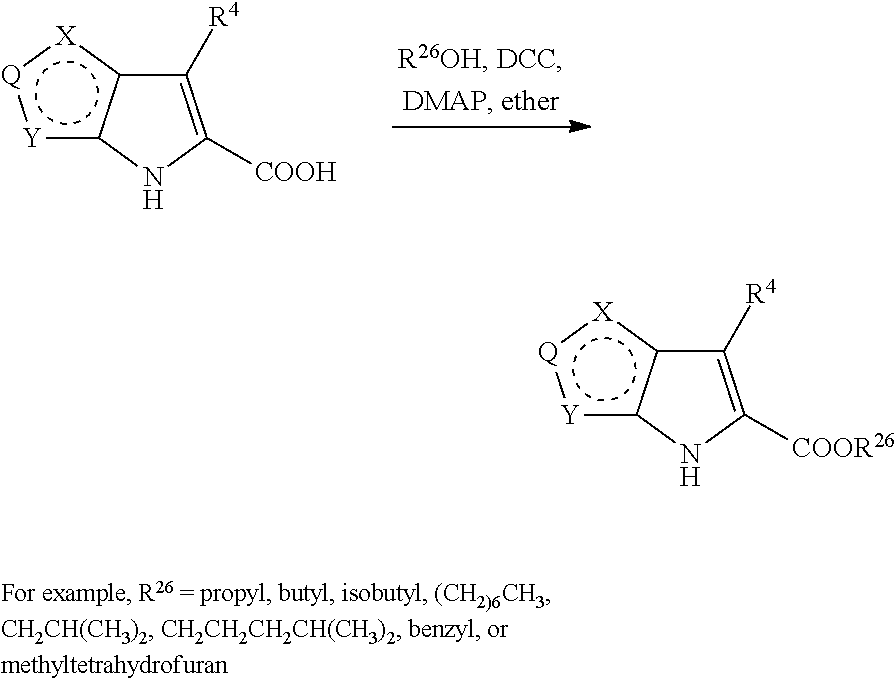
[Y]1c2c([X]:[Q]:1)C([R4])=C([COOH])N2.[Y]1c2c([X]:[Q]:1)C([R4])=C([COOR26])N2
